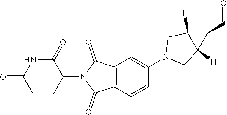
C1=C(N2CC3([H])C([H])(C2)C3C=O)C=CC2=C1C(=O)N(C1CCC(=O)NC1=O)C2=O
